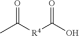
O=C([R4]C(O)=O)C
